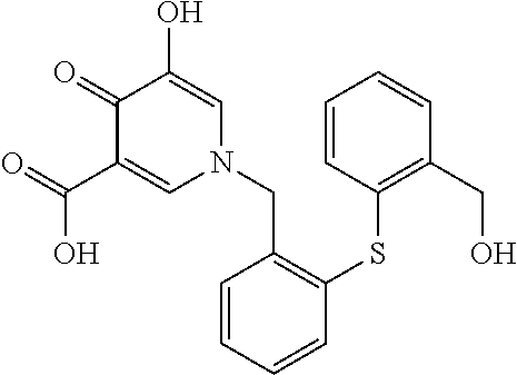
C1(=O)C(C(O)=O)=CN(CC2=C(SC3=C(CO)C=CC=C3)C=CC=C2)C=C1O
